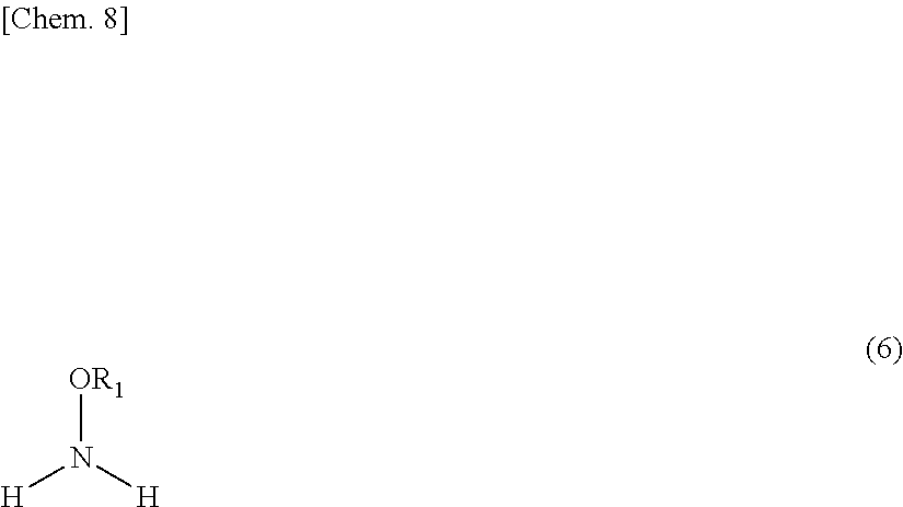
[OR1]N([H])[H]
